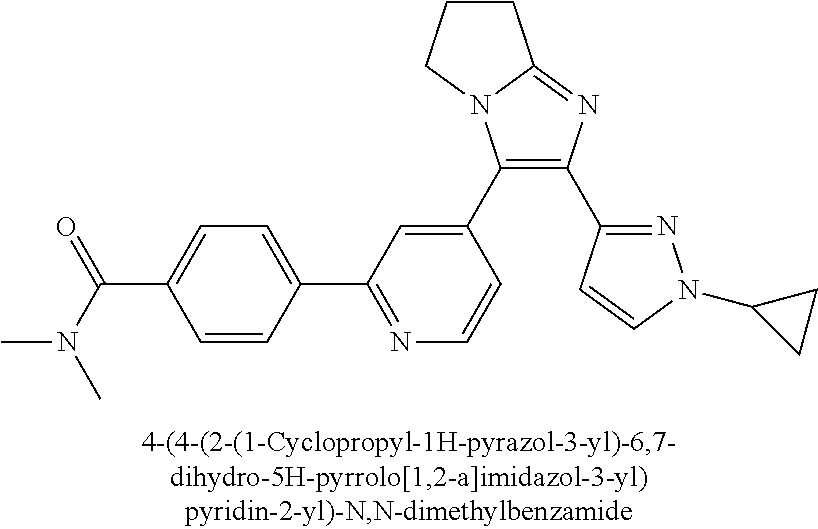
C1(C2=CC(C3=CC=C(C(N(C)C)=O)C=C3)=NC=C2)=C(C2=NN(C3CC3)C=C2)N=C2N1CCC2
